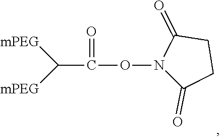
C(C(ON1C(=O)CCC1=O)=O)([mPEG])[mPEG]
